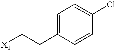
C1=C(CC[X1])C=CC(Cl)=C1
